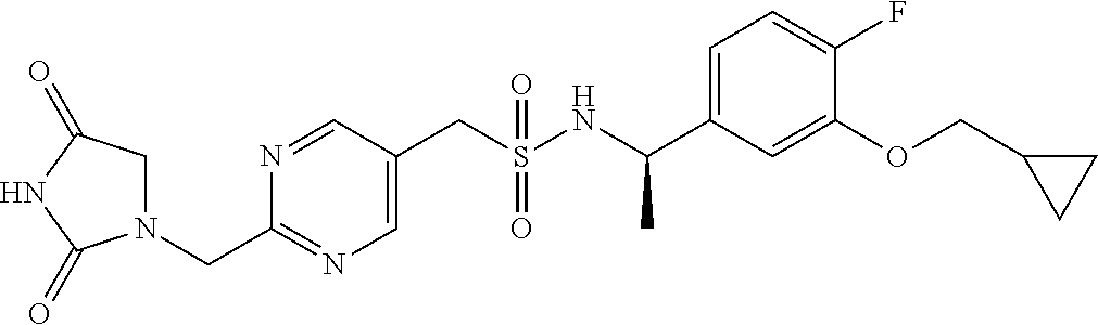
C1=NC(CN2C(=O)NC(=O)C2)=NC=C1CS(NC(C1=CC=C(F)C(OCC2CC2)=C1)C)(=O)=O
